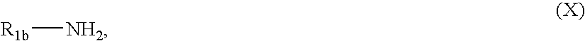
[R1b][NH2]
